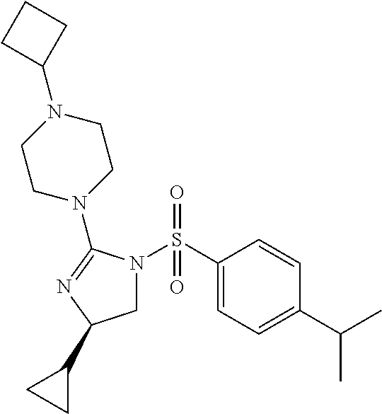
C1N(S(C2=CC=C(C(C)C)C=C2)(=O)=O)C(N2CCN(C3CCC3)CC2)=NC1C1CC1
